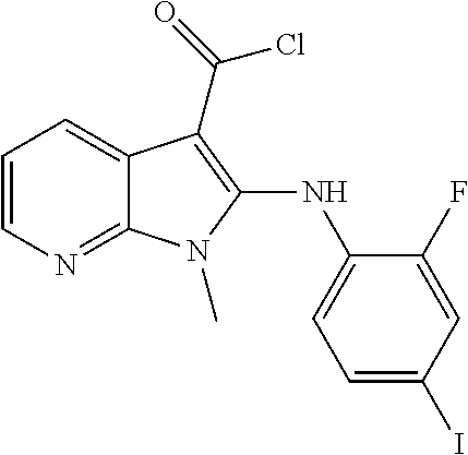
C1=CN=C2C(=C1)C(C(=O)Cl)=C(NC1=CC=C(I)C=C1F)N2C
